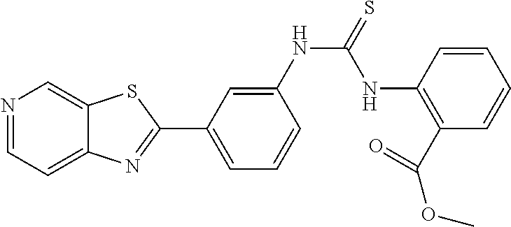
N1=CC=C2C(=C1)SC(C1=CC=CC(NC(=S)NC3=C(C(OC)=O)C=CC=C3)=C1)=N2
